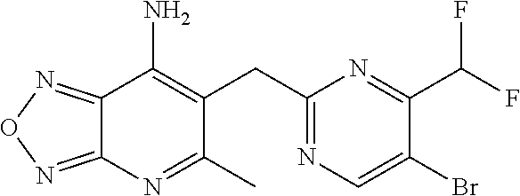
C12=NON=C1N=C(C)C(CC1=NC=C(Br)C(C(F)F)=N1)=C2N
